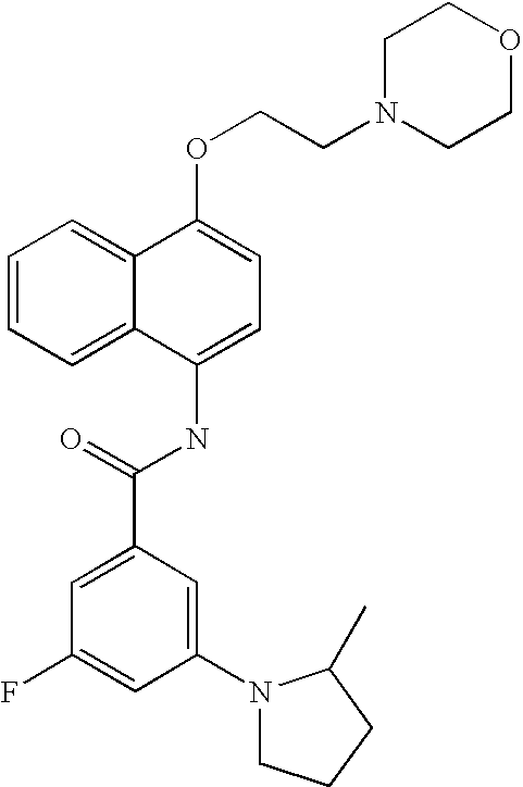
C1=CC=C2C(=C1)C(OCCN1CCOCC1)=CC=C2NC(C1=CC(F)=CC(N2CCCC2C)=C1)=O
